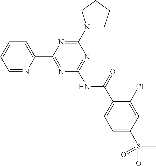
C1=NC(C2=NC(NC(C3=CC=C(S(=O)(=O)C)C=C3Cl)=O)=NC(N3CCCC3)=N2)=CC=C1
